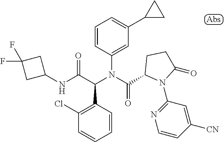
N(C(C(N(C(=O)C1N(C2=NC=CC([CN])=C2)C(=O)CC1)C1=CC(C2CC2)=CC=C1)C1=C(Cl)C=CC=C1)=O)C1CC(F)(F)C1
